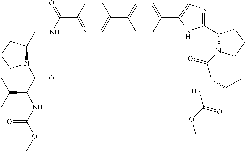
C1=CC(C(NCC2N(C(C(NC(OC)=O)C(C)C)=O)CCC2)=O)=NC=C1C1=CC=C(C2=CN=C(C3N(C(C(NC(OC)=O)C(C)C)=O)CCC3)N2)C=C1
